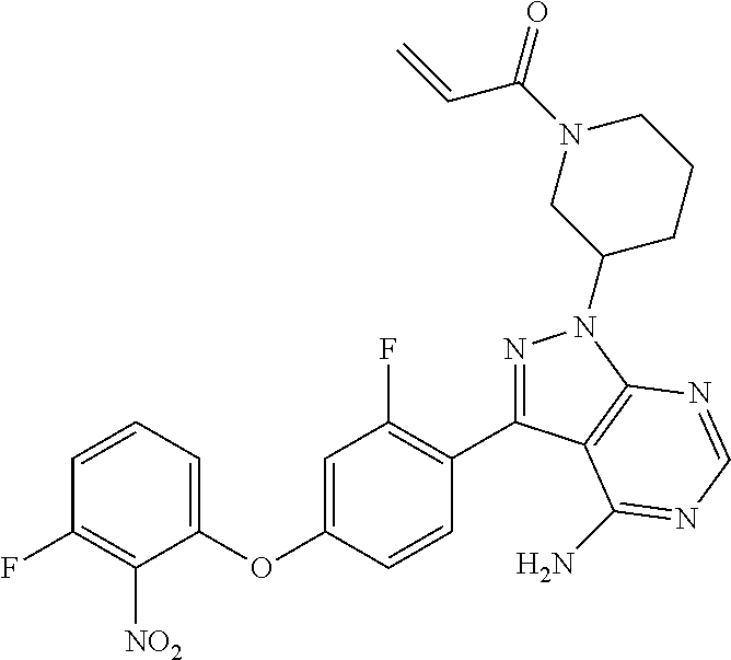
C1(OC2=CC(F)=C(C3=NN(C4CCCN(C(C=C)=O)C4)C4=C3C(N)=NC=N4)C=C2)=CC=CC(F)=C1[NO2]
